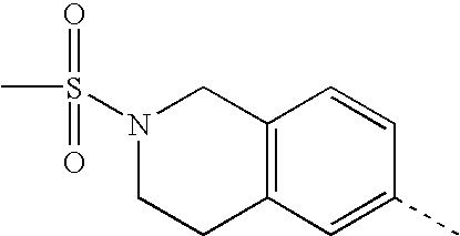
C12=C(C=C(C)C=C1)CCN(S(C)(=O)=O)C2
